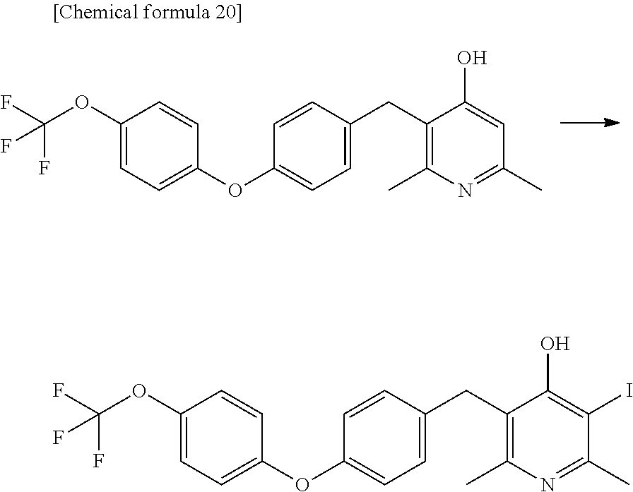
C1(OC(F)(F)F)=CC=C(OC2=CC=C(CC3=C(C)N=C(C)C(I)=C3O)C=C2)C=C1.C1(OC(F)(F)F)=CC=C(OC2=CC=C(CC3=C(C)N=C(C)C=C3O)C=C2)C=C1
